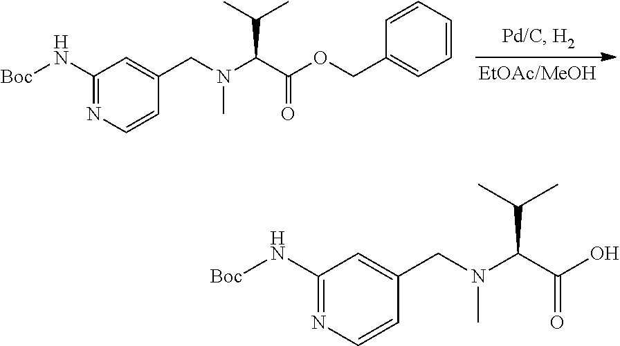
C1=CC=CC(COC(C(N(C)CC2=CC(N[Boc])=NC=C2)C(C)C)=O)=C1.OC(C(N(C)CC1=CC(N[Boc])=NC=C1)C(C)C)=O
